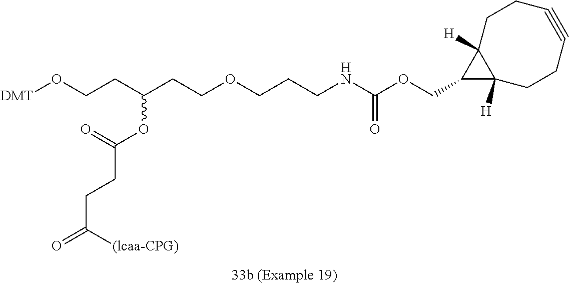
O(CCC(CCOCCCNC(OCC1C2([H])C1([H])CCC#CCC2)=O)OC(CCC(=O)[(lcaa-CPG)])=O)[DMT]
